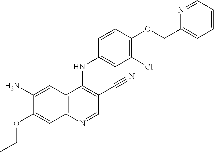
C12=C(N=CC(C#N)=C1NC1=CC(Cl)=C(OCC3=CC=CC=N3)C=C1)C=C(OCC)C(N)=C2
